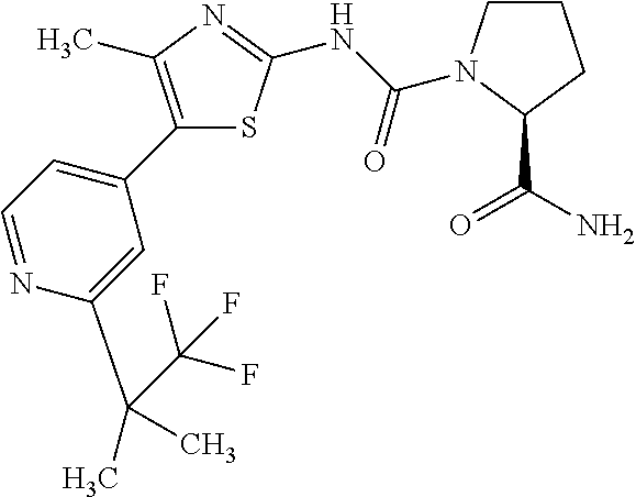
C1(C2=CC=NC(C(C)(C)C(F)(F)F)=C2)=C(C)N=C(NC(N2CCCC2C(N)=O)=O)S1
